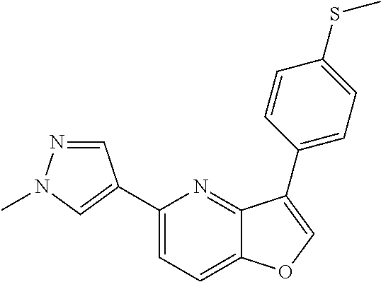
C1=NN(C)C=C1C1=CC=C2C(=N1)C(C1=CC=C(SC)C=C1)=CO2
